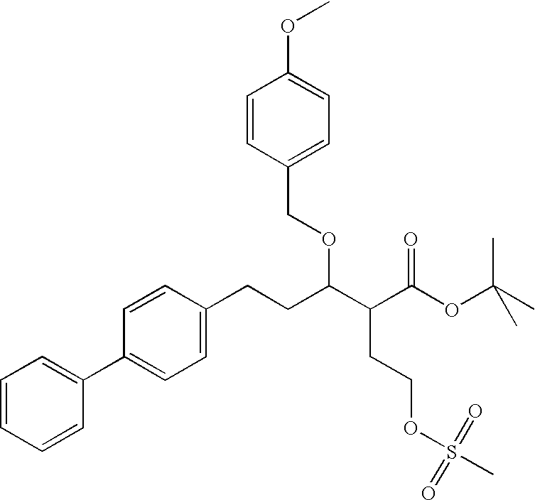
C1=CC=CC(C2=CC=C(CCC(C(C(OC(C)(C)C)=O)CCOS(C)(=O)=O)OCC3=CC=C(OC)C=C3)C=C2)=C1
